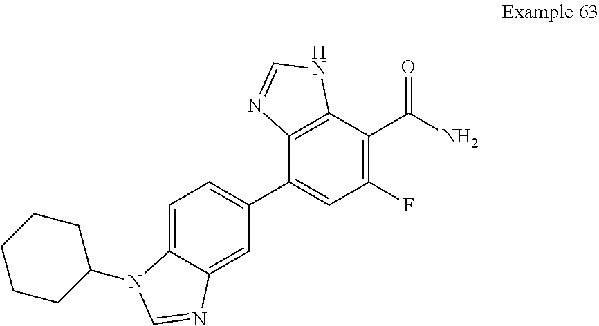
C1=C2C(=CC(C3=CC(F)=C(C(N)=O)C4=C3N=CN4)=C1)N=CN2C1CCCCC1
